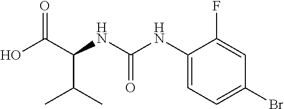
CC(C(NC(=O)NC1=CC=C(Br)C=C1F)C(O)=O)C
